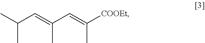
CC(C)C=C(C=C([COOEt])C)C
